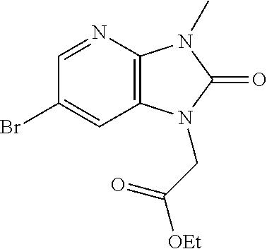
C1=NC2=C(C=C1Br)N(CC([OEt])=O)C(=O)N2C
